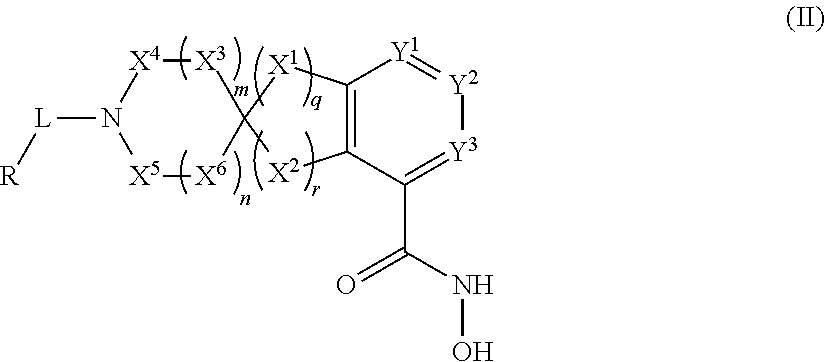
C12=C(C(C(NO)=O)=[Y3][Y2]=[Y1]1)[X2]C1([X1]2)[X3][X4]N([L][R])[X5][X6]1
